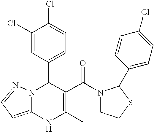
C1(C2N3C(=CC=N3)NC(C)=C2C(=O)N2CCSC2C2=CC=C(Cl)C=C2)=CC=C(Cl)C(Cl)=C1
